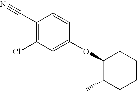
C1(C#N)=C(Cl)C=C(OC2C(C)CCCC2)C=C1
